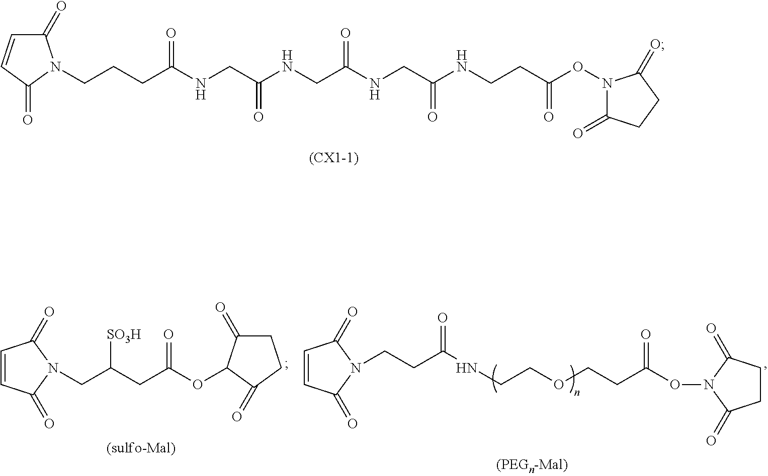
C1(=O)C=CC(=O)N1CCCC(NCC(NCC(NCC(NCCC(ON1C(=O)CCC1=O)=O)=O)=O)=O)=O.C1=CC(=O)N(CCC(NCCOCCC(ON2C(=O)CCC2=O)=O)=O)C1=O.C1=CC(=O)N(CC(CC(OC2C(=O)CCC2=O)=O)[SO3H])C1=O
